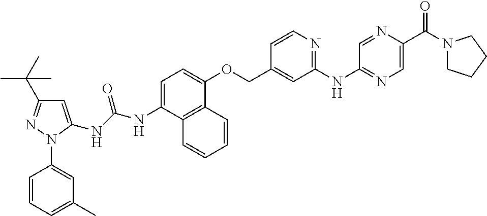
C(NC1=CC=C(OCC2=CC(NC3=NC=C(C(N4CCCC4)=O)N=C3)=NC=C2)C2=C1C=CC=C2)(NC1=CC(C(C)(C)C)=NN1C1=CC(C)=CC=C1)=O
